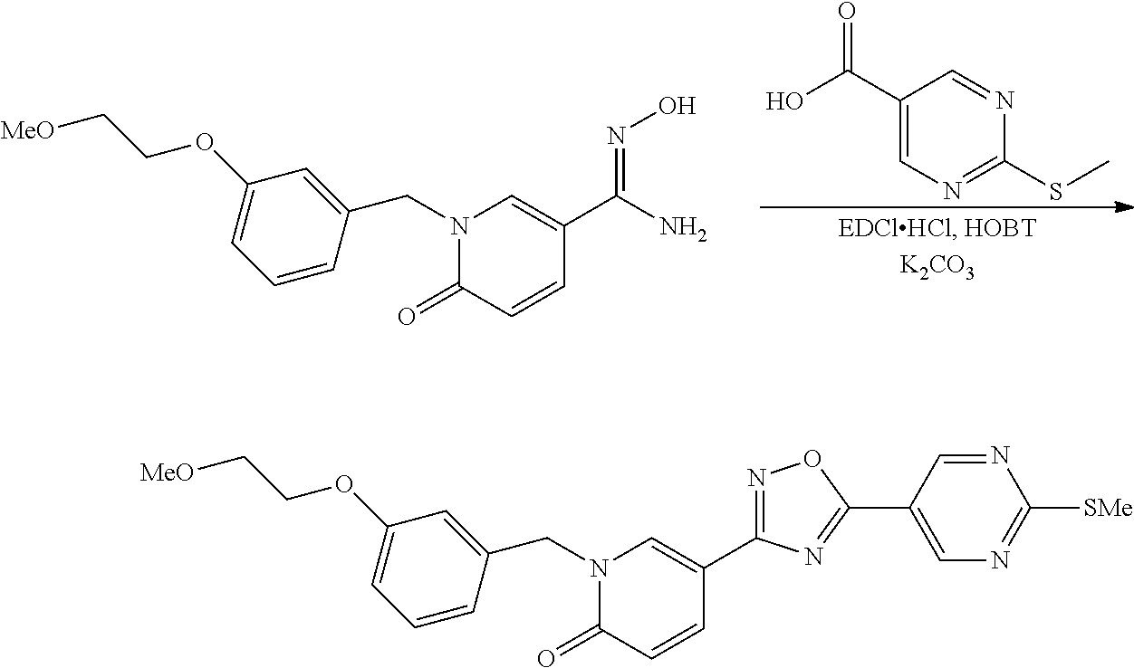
C1(C(O)=O)=CN=C(SC)N=C1.N1(CC2=CC(OCC[MeO])=CC=C2)C(=O)C=CC(C(N)=NO)=C1.N1(CC2=CC(OCC[MeO])=CC=C2)C(=O)C=CC(C2=NOC(C3=CN=C([SMe])N=C3)=N2)=C1
